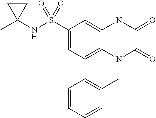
C1(S(NC2(C)CC2)(=O)=O)=CC=C2C(=C1)N(C)C(=O)C(=O)N2CC1=CC=CC=C1
